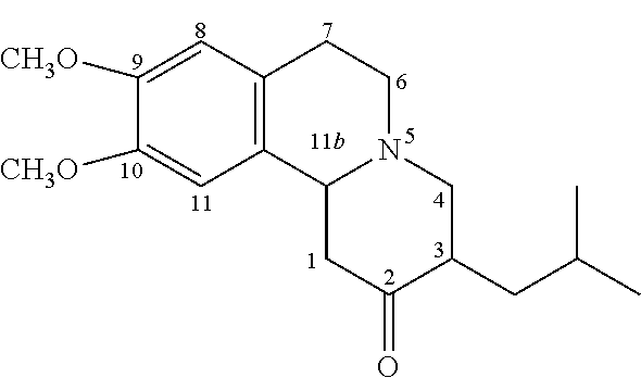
C1([CH3O])=CC2=C(C=C1[CH3O])C1N(CC2)CC(CC(C)C)C(=O)C1
